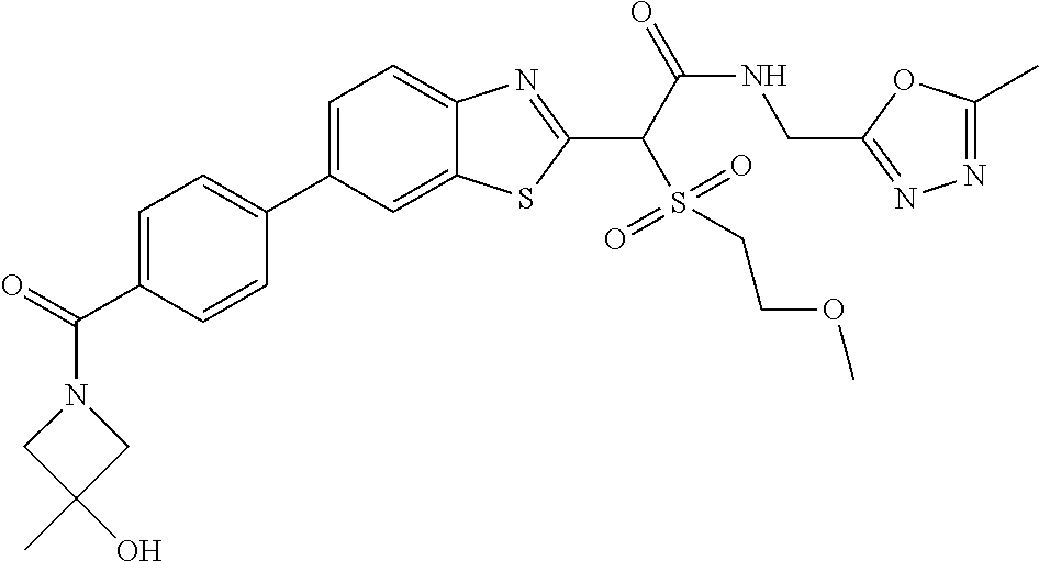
C1=C(C2=CC=C(C(=O)N3CC(C)(O)C3)C=C2)C=C2C(=C1)N=C(C(C(NCC1=NN=C(C)O1)=O)S(=O)(=O)CCOC)S2
